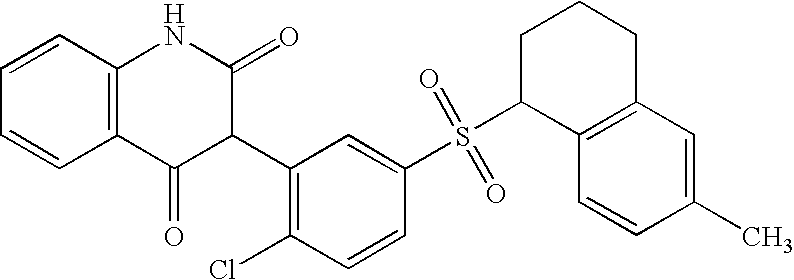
C1=CC2=C(C=C1)C(=O)C(C1=C(Cl)C=CC(S(=O)(=O)C3C4=C(CCC3)C=C(C)C=C4)=C1)C(=O)N2
